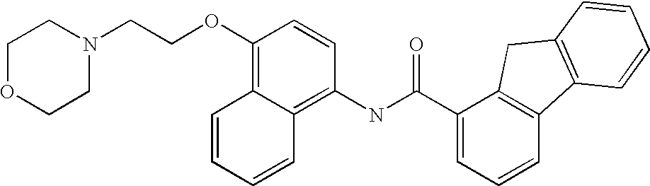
C1OCCN(CCOC2=C3C(=C(NC(C4=CC=CC5=C4CC4=C5C=CC=C4)=O)C=C2)C=CC=C3)C1
